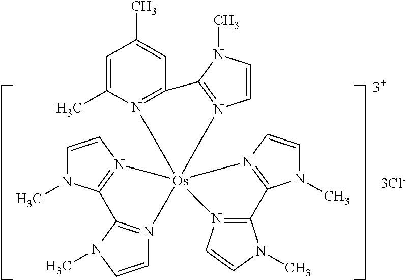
[3Cl-].[3+].C1=C(C)N2=C(C=C1C)C1=N([Os]234(N2=C(N(C)C=C2)C2=N3C=CN2C)N2=C(N(C)C=C2)C2=N4C=CN2C)C=CN1C
